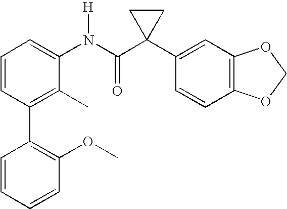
C1=CC(C2=C(OC)C=CC=C2)=C(C)C(N(C(C2(C3=CC4=C(C=C3)OCO4)CC2)=O)[H])=C1
